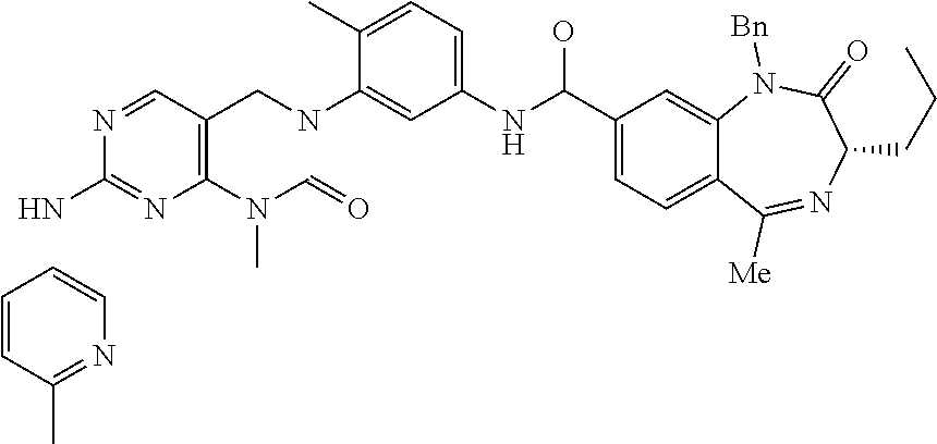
C1=CC(C)=NC=C1.NC1=NC(N(C=O)C)=C(CNC2=CC(NC(C3=CC=C4C(=C3)N([Bn])C(=O)C(CCC)N=C4[Me])O)=CC=C2C)C=N1
